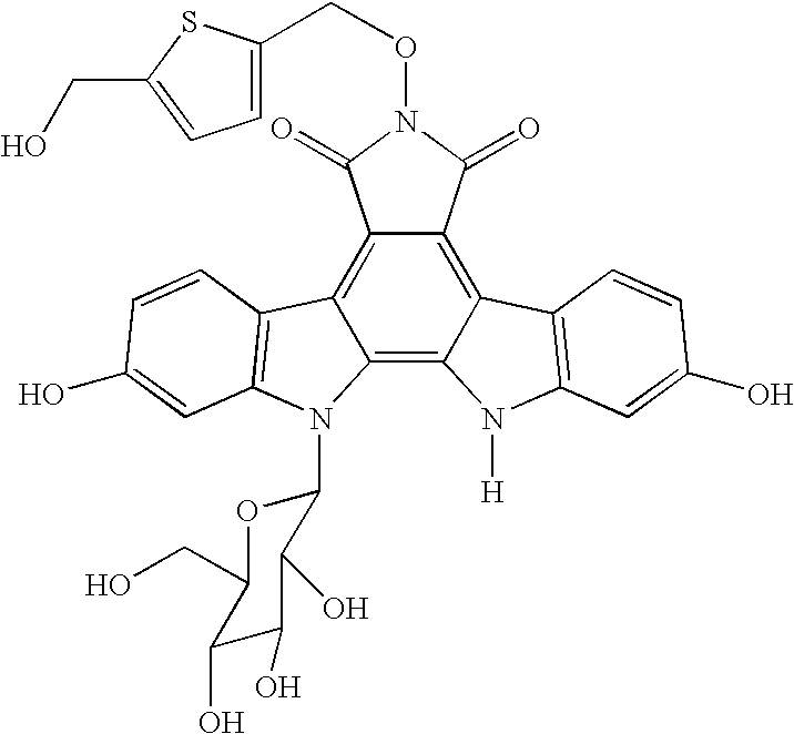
C12=C3C(=C4C(=C1C(=O)N(OCC1=CC=C(CO)S1)C2=O)C1=C(N4[H])C=C(O)C=C1)N(C1OC(CO)C(O)C(O)C1O)C1=C3C=CC(O)=C1
